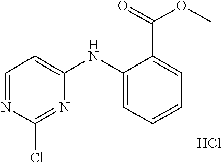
C1=NC(Cl)=NC(NC2=CC=CC=C2C(=O)OC)=C1.Cl
